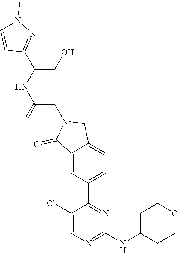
C1(Cl)=CN=C(NC2CCOCC2)N=C1C1=CC=C2C(=C1)C(=O)N(CC(NC(C1=NN(C)C=C1)CO)=O)C2
